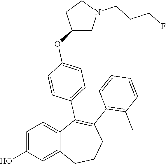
C1=C(O)C=C2C(=C1)C(C1=CC=C(OC3CN(CCCF)CC3)C=C1)=C(C1=C(C)C=CC=C1)CCC2
